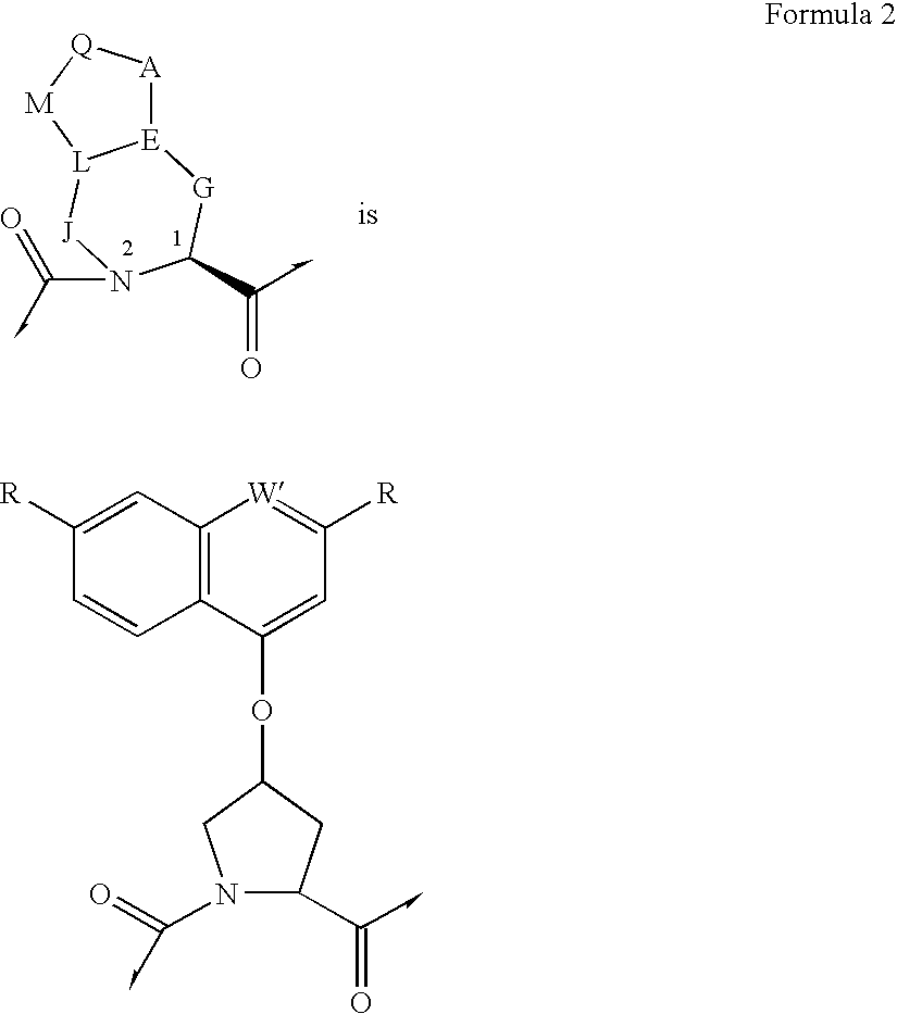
[L]12[J]N(C=O)C(C=O)[G][E]1[A][Q][M]2.C1([R])=CC2=C(C=C1)C(OC1CC(C=O)N(C=O)C1)=CC([R])=[W]2
